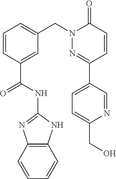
C12=C(NC(NC(C3=CC(CN4N=C(C5=CC=C(CO)N=C5)C=CC4=O)=CC=C3)=O)=N1)C=CC=C2
